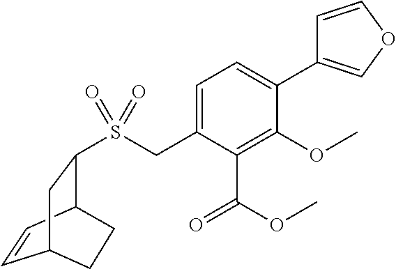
C1=C(CS(=O)(=O)C2C3C=CC(C2)CC3)C(C(OC)=O)=C(OC)C(C2=COC=C2)=C1
